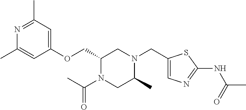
N1=C(C)C=C(OCC2N(C(C)=O)CC(C)N(CC3=CN=C(NC(C)=O)S3)C2)C=C1C
